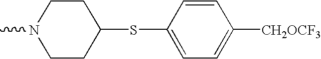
CN1CCC(SC2=CC=C([CH2OCF3])C=C2)CC1
